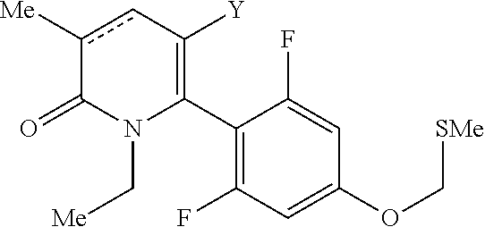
C1(C2=C([Y])cc([Me])C(=O)N2C[Me])=C(F)C=C(OC[SMe])C=C1F
